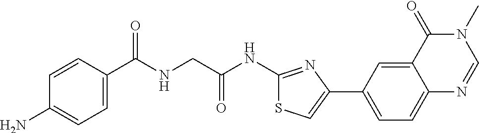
C1=CC(C(NCC(NC2=NC(C3=CC=C4C(=C3)C(=O)N(C)C=N4)=CS2)=O)=O)=CC=C1N
